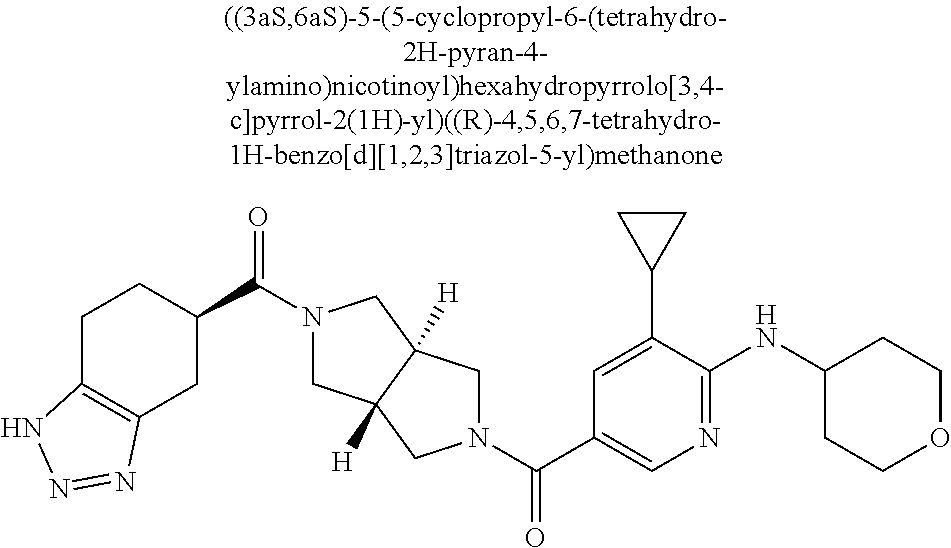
N1(C(C2CCC3=C(C2)N=NN3)=O)CC2([H])C([H])(C1)CN(C(C1=CN=C(NC3CCOCC3)C(C3CC3)=C1)=O)C2
